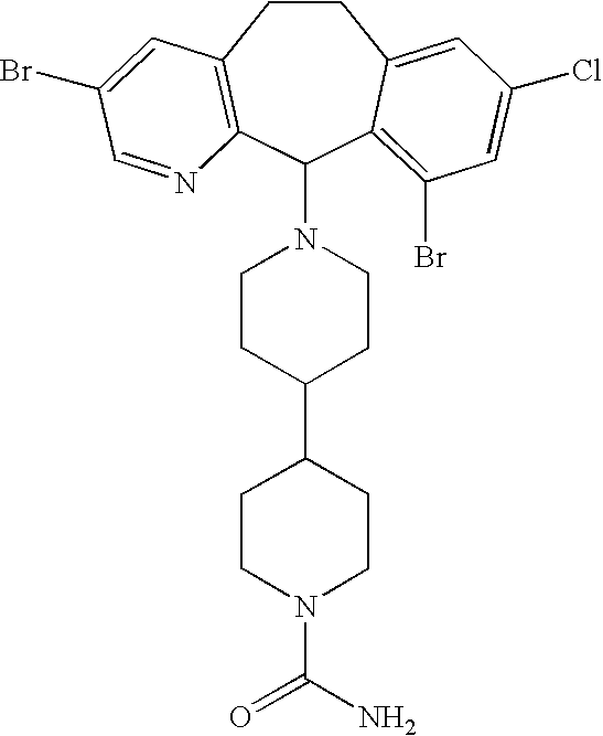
C1CC2=C(C(N3CCC(C4CCN(C(N)=O)CC4)CC3)C3=C(Br)C=C(Cl)C=C13)N=CC(Br)=C2
